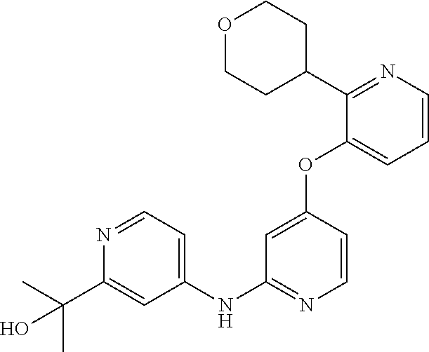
C1(NC2=NC=CC(OC3=CC=CN=C3C3CCOCC3)=C2)=CC=NC(C(C)(C)O)=C1
